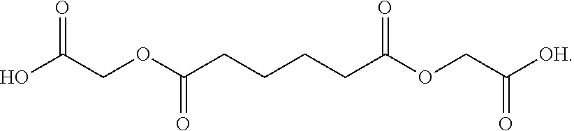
OC(COC(CCCCC(OCC([OH])=O)=O)=O)=O
